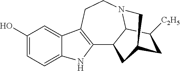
C12=C(CCN3C4C1CC(C3)CC4[C2H5])C1=CC(O)=CC=C1N2
